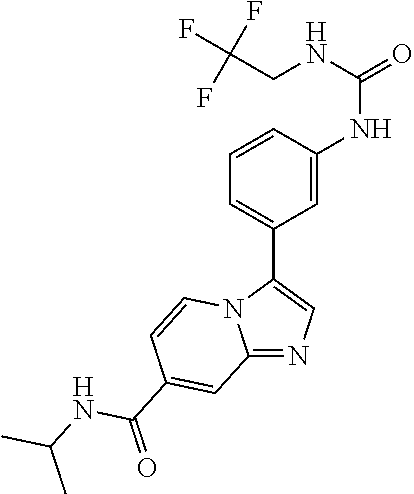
C12=NC=C(C3=CC=CC(NC(=O)NCC(F)(F)F)=C3)N1C=CC(C(=O)NC(C)C)=C2
